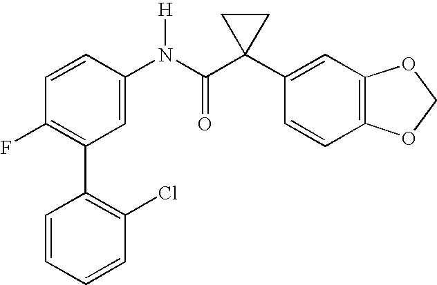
C1=CC(N(C(C2(C3=CC4=C(C=C3)OCO4)CC2)=O)[H])=CC(C2=C(Cl)C=CC=C2)=C1F
